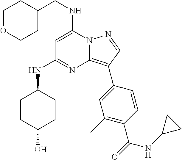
C1OCCC(CNC2=CC(NC3CCC(O)CC3)=NC3=C(C4=CC(C)=C(C(=O)NC5CC5)C=C4)C=NN23)C1
